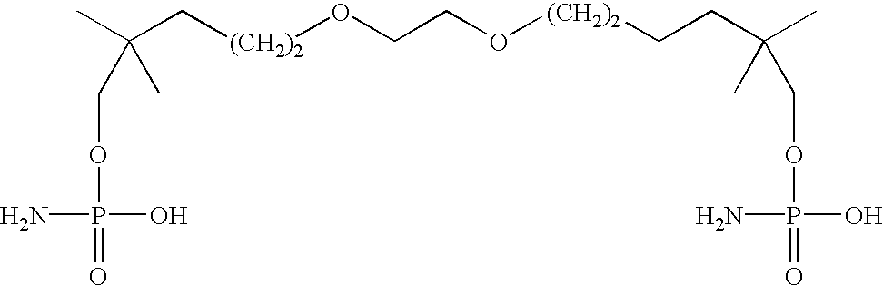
CC(C[(CH2)2]OCCO[(CH2)2]CCC(C)(C)COP(N)(O)=O)(C)COP(N)(O)=O
